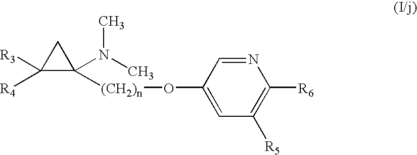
C1([R3])([R4])C(N(C)C)([(CH2)n]OC2=CC([R5])=C([R6])N=C2)C1
